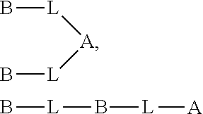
B[L][A][L]B.B[L]B[L][A]
